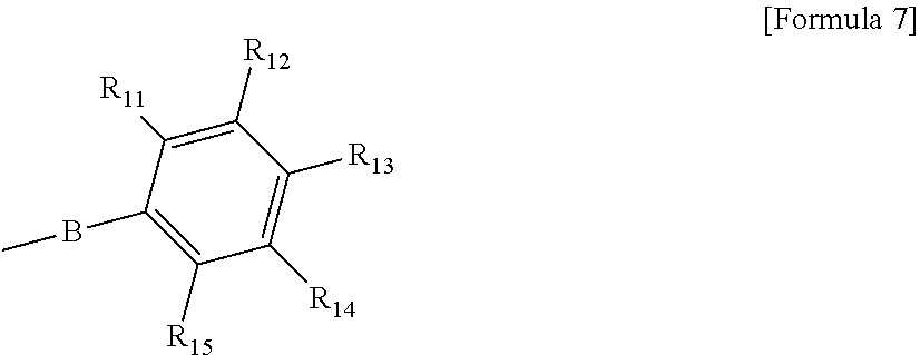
C1([R12])=C([R11])C(BC)=C([R15])C([R14])=C1[R13]
